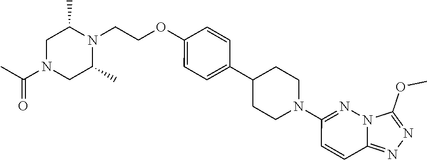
C1=C(C2CCN(C3=NN4C(=NN=C4OC)C=C3)CC2)C=CC(OCCN2C(C)CN(C(C)=O)CC2C)=C1
